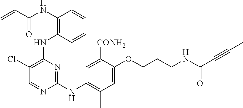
C1(NC(C=C)=O)=C(NC2=C(Cl)C=NC(NC3=C(C)C=C(OCCCNC(=O)C#CC)C([CONH2])=C3)=N2)C=CC=C1
